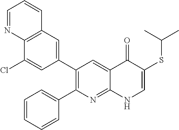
C12=C(C=C(C3=C(C4=CC=CC=C4)N=C4C(=C3)C(=O)C(SC(C)C)=CN4)C=C1Cl)C=CC=N2
